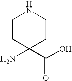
NC1(C(O)=O)CCNCC1
